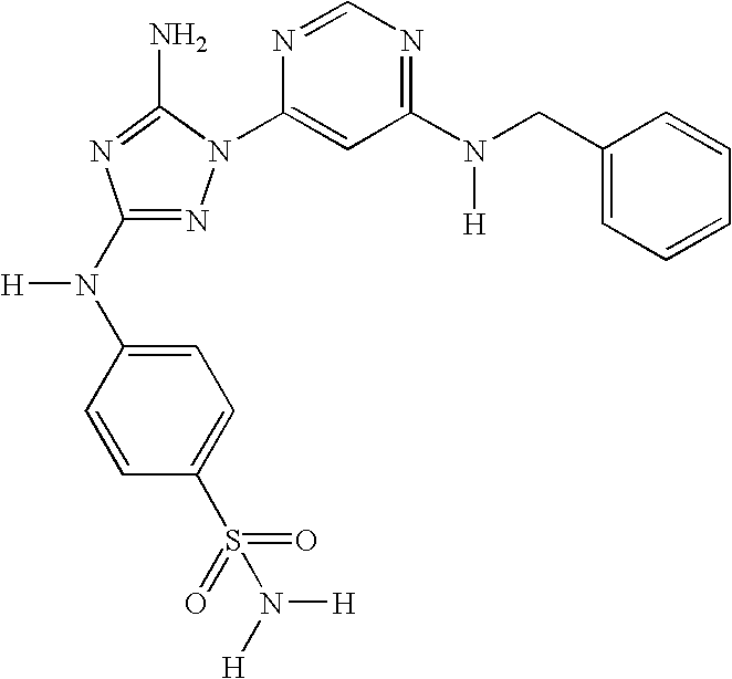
N1=C(N(C2=CC=C(S(=O)(=O)N([H])[H])C=C2)[H])N=C(N)N1C1=CC(N(CC2=CC=CC=C2)[H])=NC=N1
